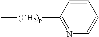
N1=C([(CH2)p]C)C=CC=C1
